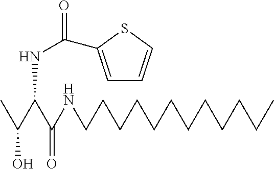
CC(C(C(NCCCCCCCCCCCC)=O)NC(=O)C1=CC=CS1)O
